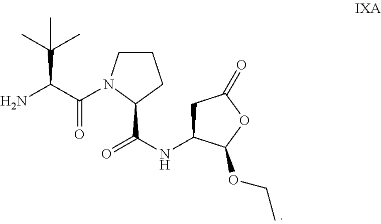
NC(C(=O)N1CCCC1C(NC1CC(=O)OC1OCC)=O)C(C)(C)C
